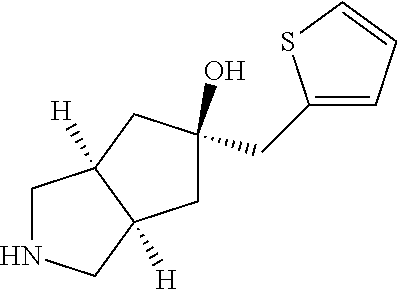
C1NCC2([H])C1([H])CC(CC1=CC=CS1)(O)C2
